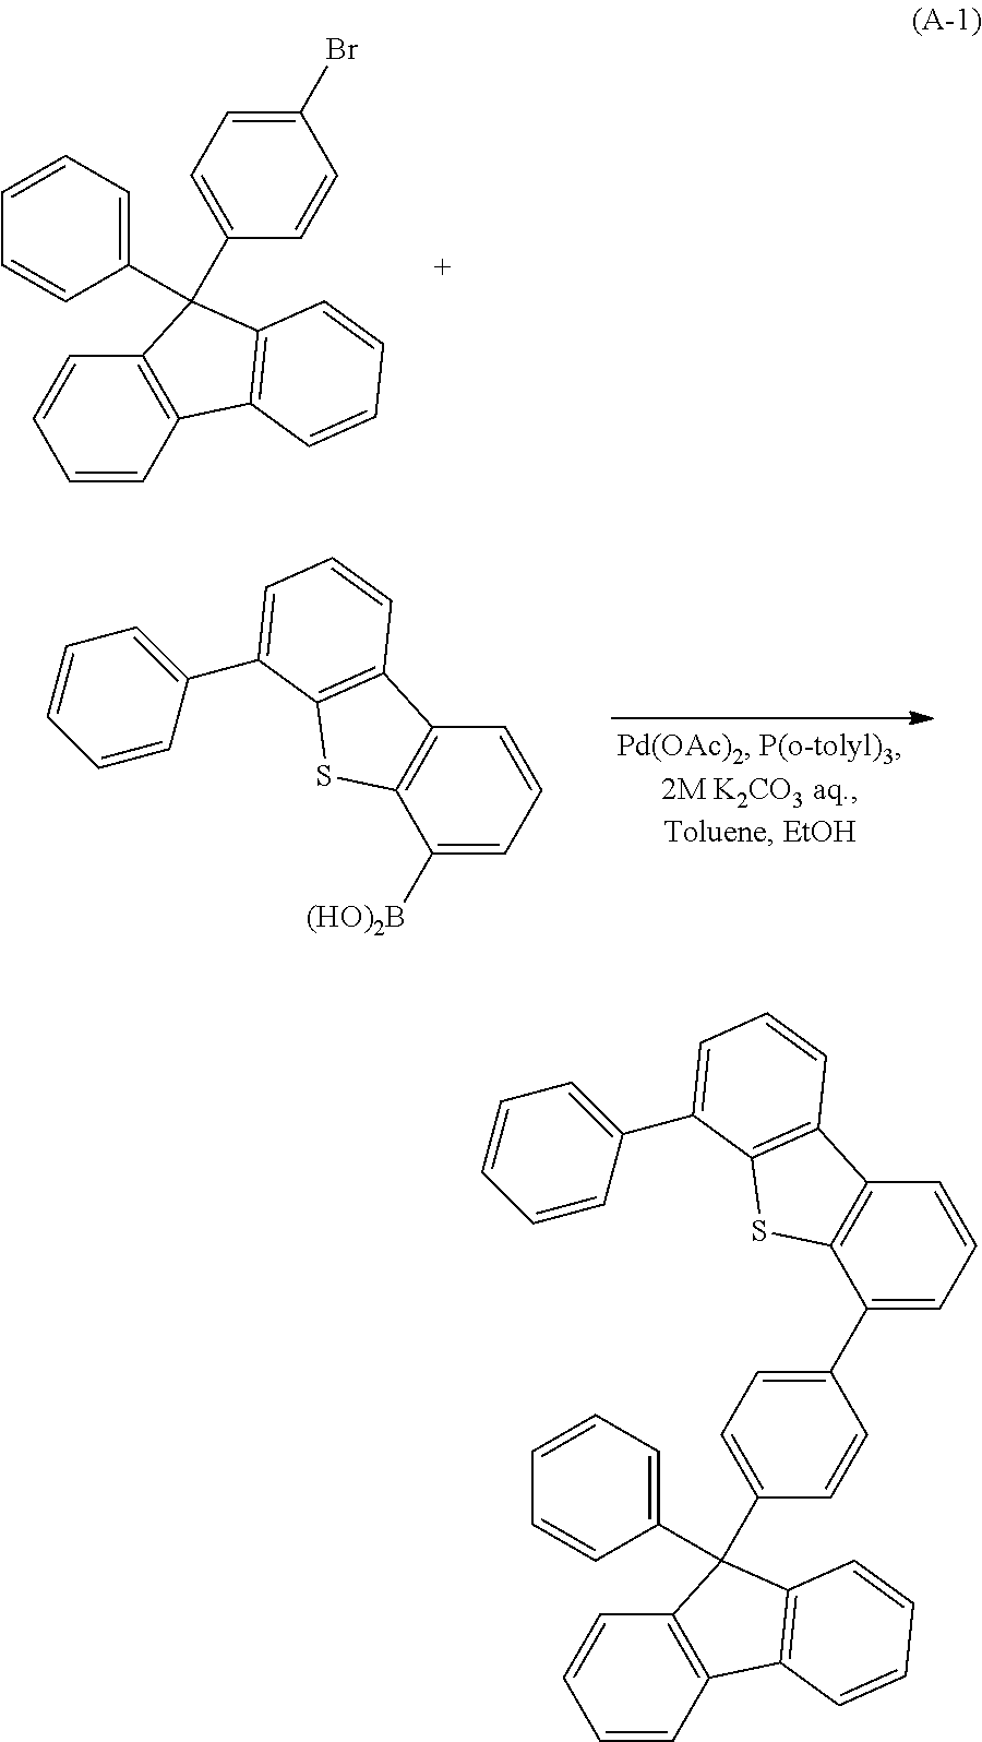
C1=CC2=C(C=C1)C(C1=CC=C(Br)C=C1)(C1=CC=CC=C1)C1=C2C=CC=C1.C1([(HO)2B])=CC=CC2=C1SC1=C2C=CC=C1C1=CC=CC=C1.C1=C(C2=CC=C(C3(C4=CC=CC=C4)C4=C(C=CC=C4)C4=C3C=CC=C4)C=C2)C2=C(C=C1)C1=C(S2)C(C2=CC=CC=C2)=CC=C1
